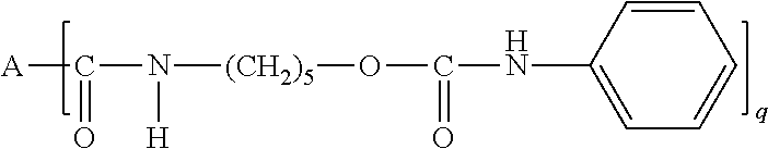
[A]C(=O)N([(CH2)5]OC(=O)NC1=CC=CC=C1)[H]
